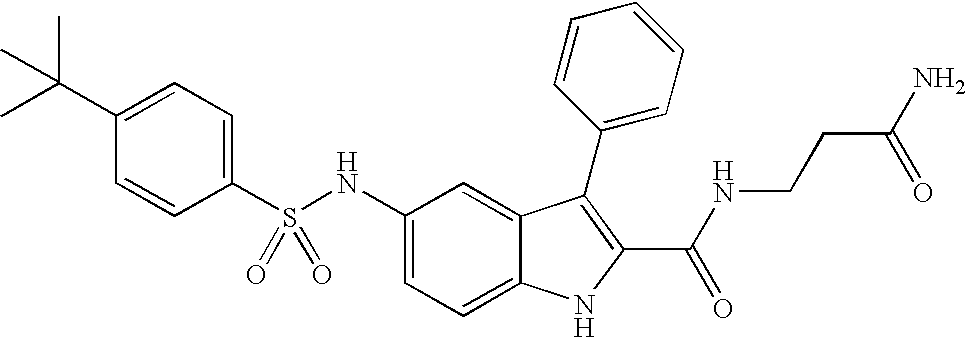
C1(C(C)(C)C)=CC=C(S(NC2=CC=C3C(=C2)C(C2=CC=CC=C2)=C(C(NCCC(N)=O)=O)N3)(=O)=O)C=C1
